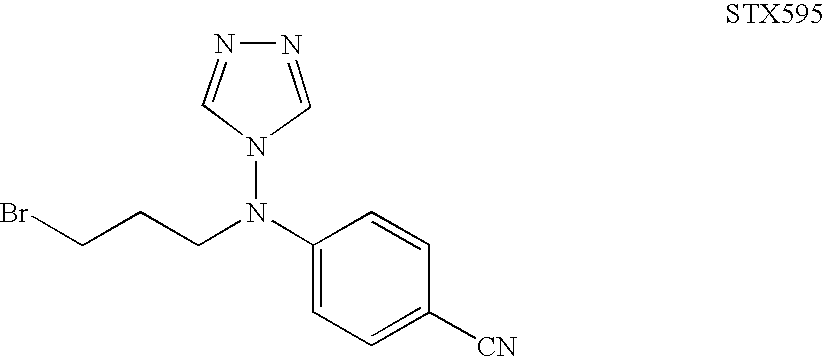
C1(N(N2C=NN=C2)CCCBr)=CC=C([CN])C=C1
